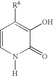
C1=CN([H])C(=O)C(O)=C1[R6]
